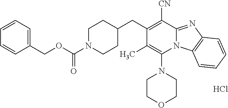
C1CC(CC2=C([CN])C3=NC4=C(N3C(N3CCOCC3)=C2C)C=CC=C4)CCN1C(OCC1=CC=CC=C1)=O.Cl
